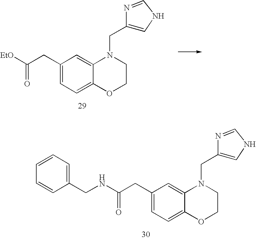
C1(CC([EtO])=O)=CC=C2C(=C1)N(CC1=CNC=N1)CCO2.C1(CC(NCC2=CC=CC=C2)=O)=CC=C2C(=C1)N(CC1=CNC=N1)CCO2
